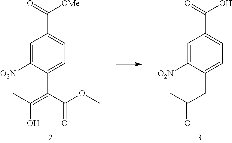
C1=C([O2N])C(C(C(OC)=O)=C(C)O)=CC=C1C(=O)[OMe].C1=C([O2N])C(CC(C)=O)=CC=C1C(=O)O
